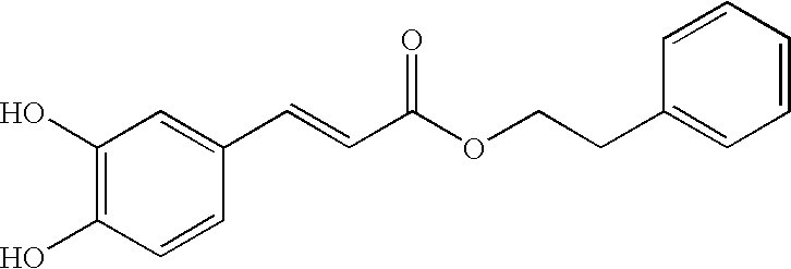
C1(O)=C(O)C=CC(C=CC(OCCC2=CC=CC=C2)=O)=C1
